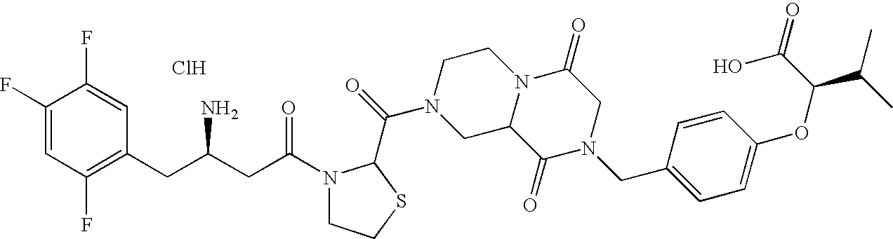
Cl.C1(F)=CC(F)=C(CC(CC(=O)N2CCSC2C(=O)N2CC3N(CC2)C(=O)CN(CC2=CC=C(OC(C(C)C)C(=O)O)C=C2)C3=O)N)C=C1F
